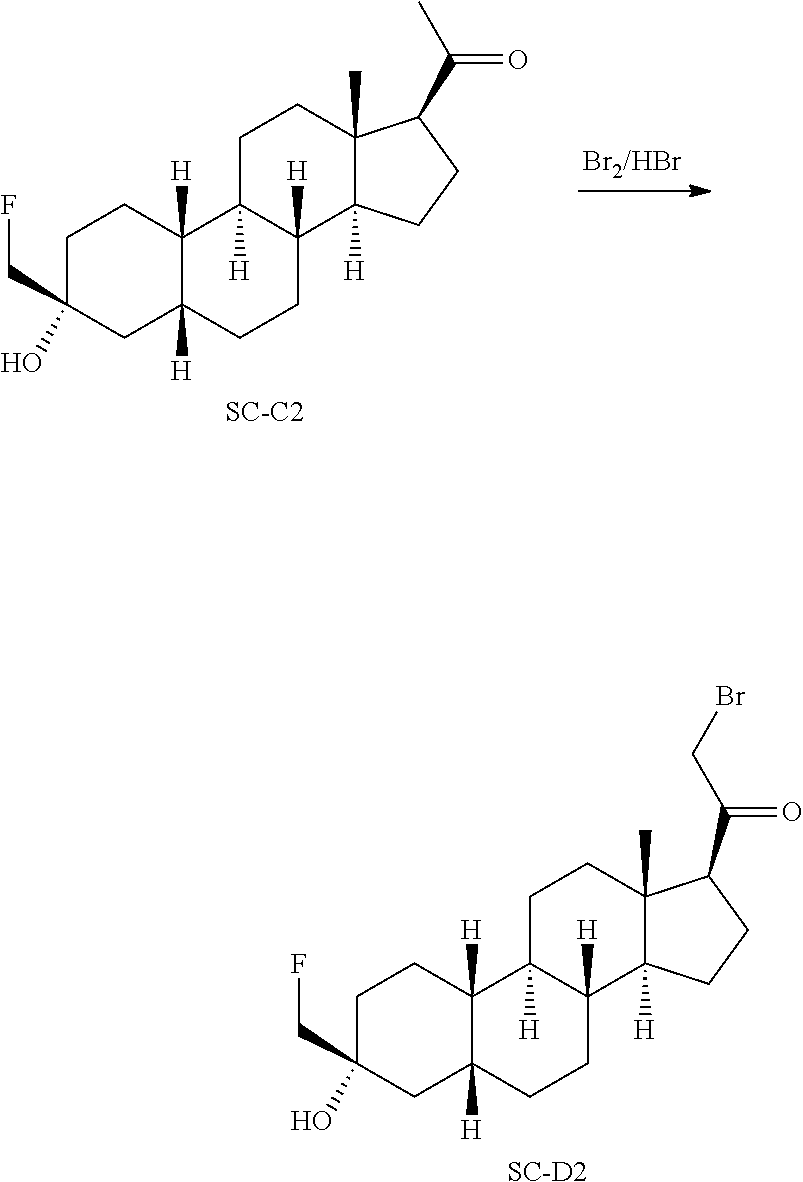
C1C(O)(CF)CC2([H])C([H])(C1)C1([H])C([H])(CC2)C2([H])C(C)(CC1)C(C(CBr)=O)CC2.[SC-D2].C1C(O)(CF)CC2([H])C([H])(C1)C1([H])C([H])(CC2)C2([H])C(C)(CC1)C(C(C)=O)CC2.[SC-C2]
